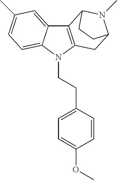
C12=C(N(CCC3=CC=C(OC)C=C3)C3=CC=C(C)C=C13)CC1N(C)C2CC1
